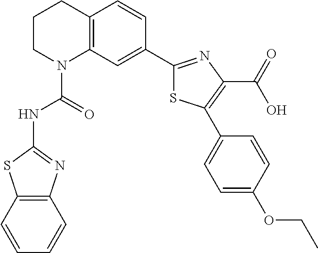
C1CN(C(=O)NC2=NC3=C(S2)C=CC=C3)C2=C(C1)C=CC(C1=NC(C(=O)O)=C(C3=CC=C(OCC)C=C3)S1)=C2
